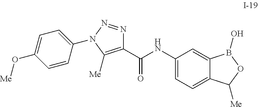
C1(C(NC2=CC=C3C(=C2)B(O)OC3[Me])=O)=C([Me])N(C2=CC=C(O[Me])C=C2)N=N1
